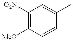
C1([O2N])=C([MeO])C=CC(C)=C1
